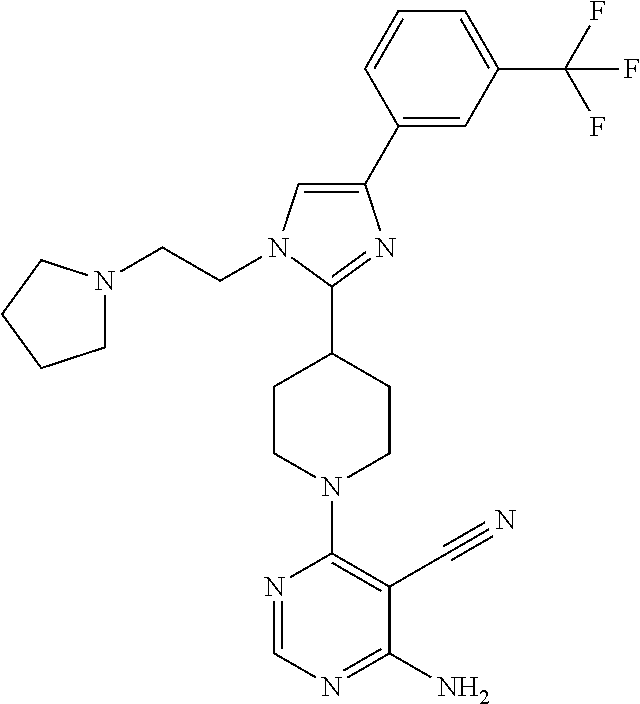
C1(C2=CC(C(F)(F)F)=CC=C2)=CN(CCN2CCCC2)C(C2CCN(C3=C(C#N)C(N)=NC=N3)CC2)=N1
